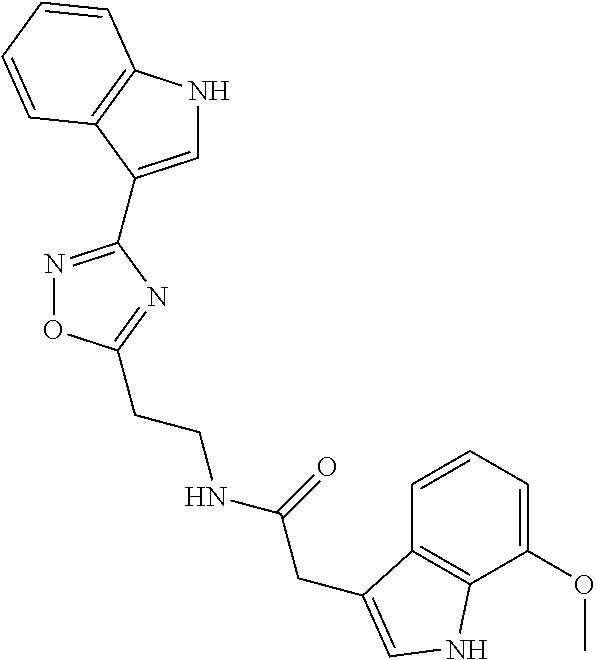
C1=C(C2=NOC(CCNC(CC3=CNC4=C3C=CC=C4OC)=O)=N2)C2=C(N1)C=CC=C2
